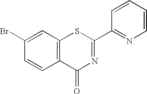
C1=CC=CN=C1C1=NC(=O)C2=C(S1)C=C(Br)C=C2
